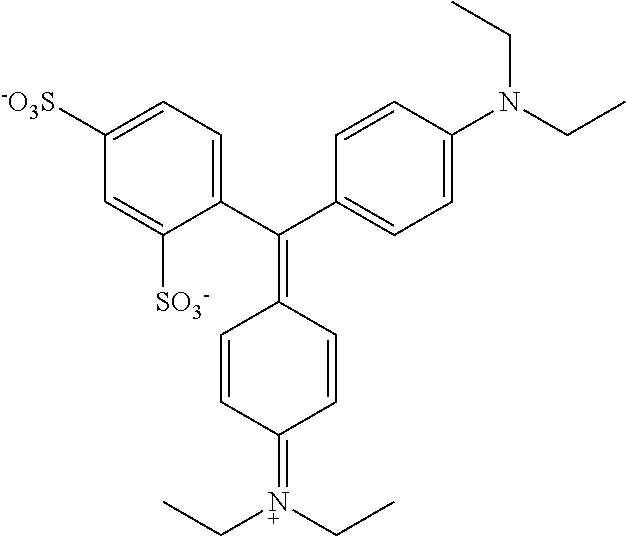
C1([-O3S])=CC=C(C(C2=CC=C(N(CC)CC)C=C2)=C2C=CC(=[N+](CC)CC)C=C2)C([SO3-])=C1
